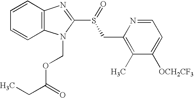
C12=C(N(COC(CC)=O)C(S(=O)CC3=C(C)C([OCH2CF3])=CC=N3)=N1)C=CC=C2
